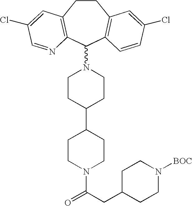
C1CC2=C(C(N3CCC(C4CCN(C(CC5CCN([BOC])CC5)=O)CC4)CC3)C3=C1C=C(Cl)C=C3)N=CC(Cl)=C2
